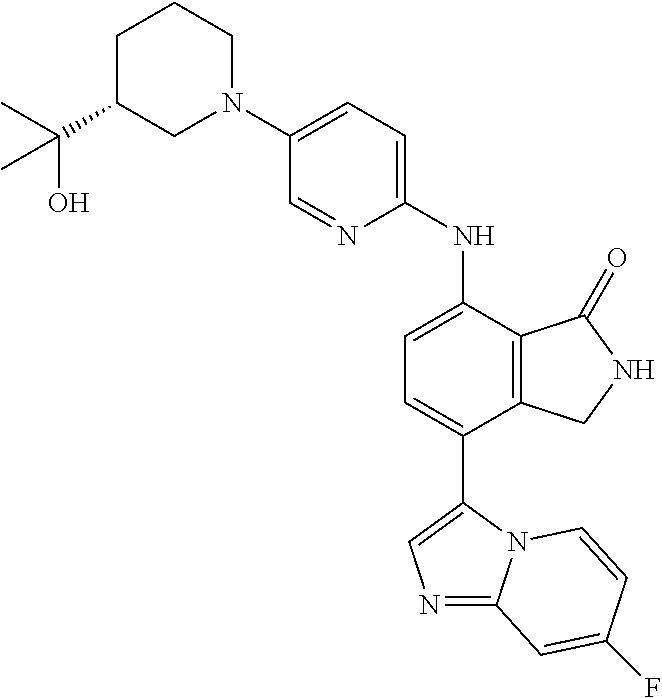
C1C(C(C)(O)C)CN(C2=CC=C(NC3=CC=C(C4=CN=C5N4C=CC(F)=C5)C4=C3C(=O)NC4)N=C2)CC1
